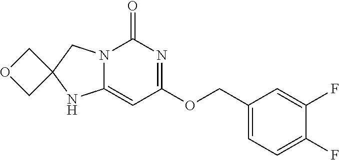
C1(OCC2=CC=C(F)C(F)=C2)=NC(=O)N2C(=C1)NC1(C2)COC1
